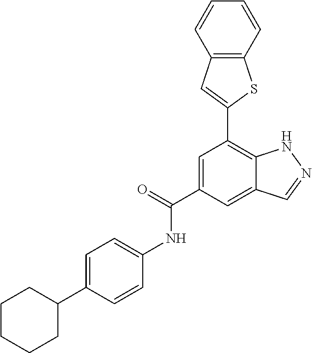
C1=C(C(=O)NC2=CC=C(C3CCCCC3)C=C2)C=C2C(=C1C1=CC3=C(S1)C=CC=C3)NN=C2
